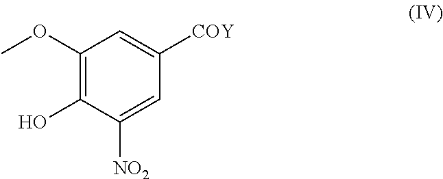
C1(OC)=C(O)C([NO2])=CC([COY])=C1
